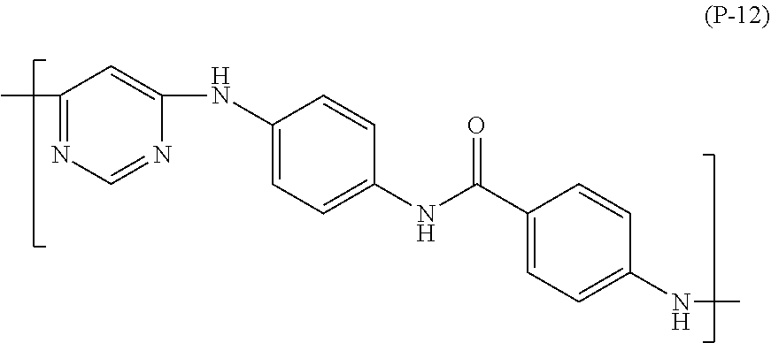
C1(C)=NC=NC(NC2=CC=C(NC(C3=CC=C(NC)C=C3)=O)C=C2)=C1
